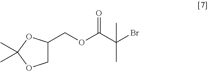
C1C(COC(C(Br)(C)C)=O)OC(C)(C)O1
